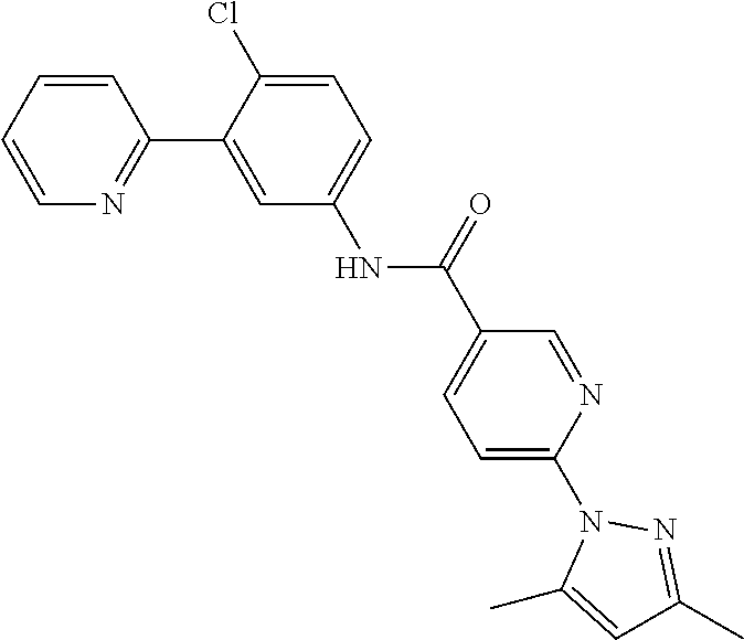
C1=CC=CN=C1C1=CC(NC(C2=CC=C(N3C(C)=CC(C)=N3)N=C2)=O)=CC=C1Cl
